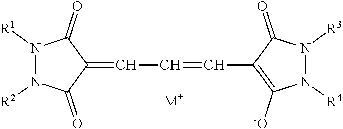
C1(=CC=CC2=C([-O])N([R4])N([R3])C2=O)C(=O)N([R1])N([R2])C1=O.[M+]
